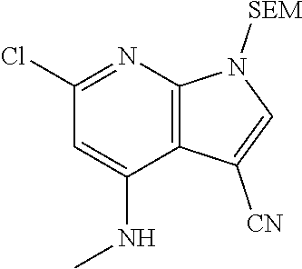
C1(Cl)=NC2=C(C(NC)=C1)C([CN])=CN2[SEM]
